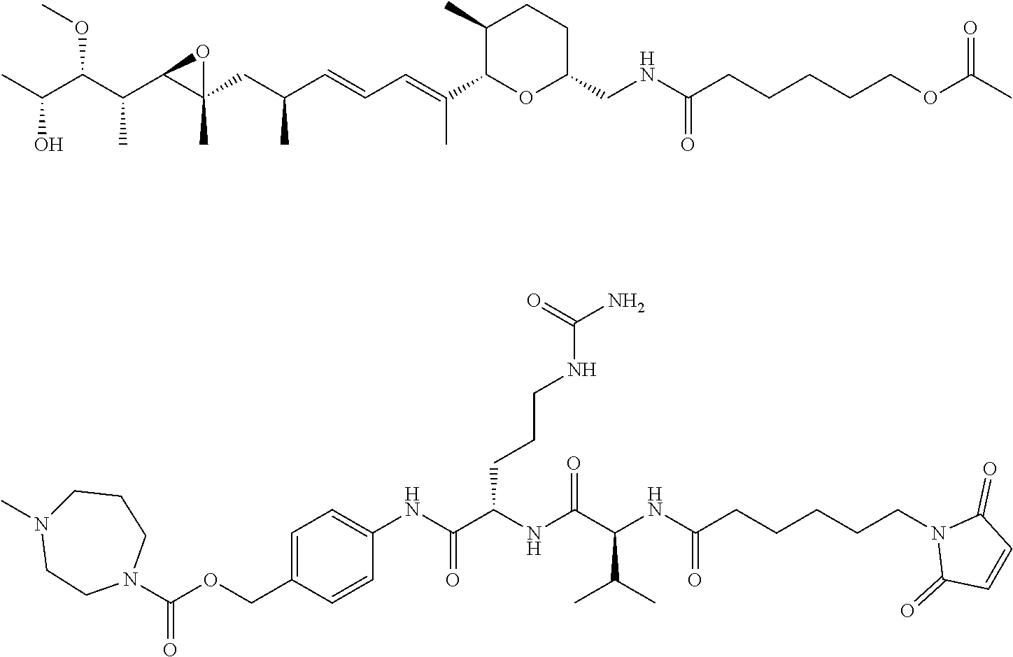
CC(C(C(C1C(CC(C=CC=C(C)C2OC(CNC(CCCCCOC(=O)C)=O)CCC2C)C)(C)O1)C)OC)O.N1(C)CCN(C(OCC2=CC=C(NC(C(NC(C(NC(CCCCCN3C(=O)C=CC3=O)=O)C(C)C)=O)CCCNC(N)=O)=O)C=C2)=O)CCC1
